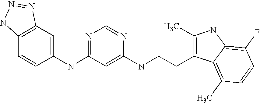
C1(NC2=NC=NC(NCCC3=C(C)NC4=C(F)C=CC(C)=C34)=C2)=CC2=C(C=C1)NN=N2
